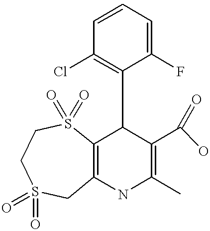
C12=C(NC(C)=C(C(O)=O)C1C1=C(Cl)C=CC=C1F)CS(=O)(=O)CCS2(=O)=O
